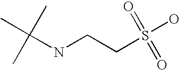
N(C(C)(C)C)CCS(O)(=O)=O
